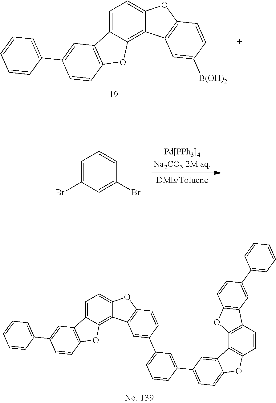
C1=CC=C(C2=CC3=C(C=C2)OC2=C4C(=CC=C32)OC2=C4C=C(C3=CC=CC(C4=CC=C5C(=C4)C4=C(O5)C=CC5=C4OC4=C5C=C(C5=CC=CC=C5)C=C4)=C3)C=C2)C=C1.C1=CC=C(C2=CC3=C(C=C2)OC2=C4C(=CC=C32)OC2=C4C=C([B(OH)2])C=C2)C=C1.C1=C(Br)C=C(Br)C=C1
